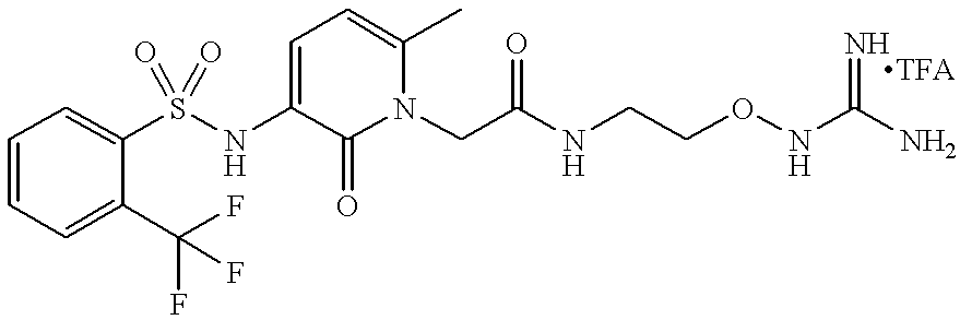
C1=C(C(F)(F)F)C(S(NC2=CC=C(C)N(CC(=O)NCCONC(N)=N)C2=O)(=O)=O)=CC=C1
